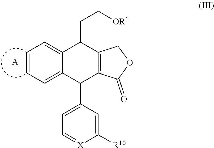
C1=CC=C2C(=C1)C(CC[OR1])C1=C(C2C2=CC=[X]C([R10])=C2)C(=O)OC1.[A]
